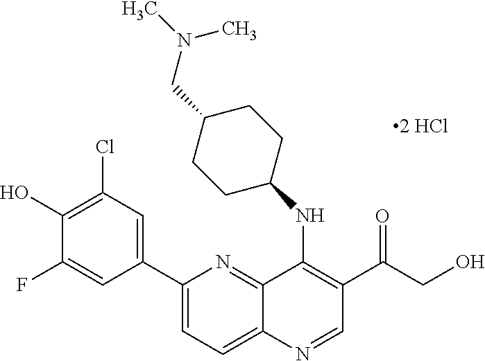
C1(C2=CC(Cl)=C(O)C(F)=C2)=CC=C2C(=N1)C(NC1CCC(CN(C)C)CC1)=C(C(=O)CO)C=N2
